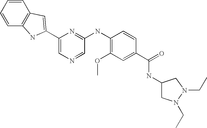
C1=CC=CC2=C1C=C(C1=CN=CC(NC3=C(OC)C=C(C(=O)NC4CN(CC)N(CC)C4)C=C3)=N1)N2
